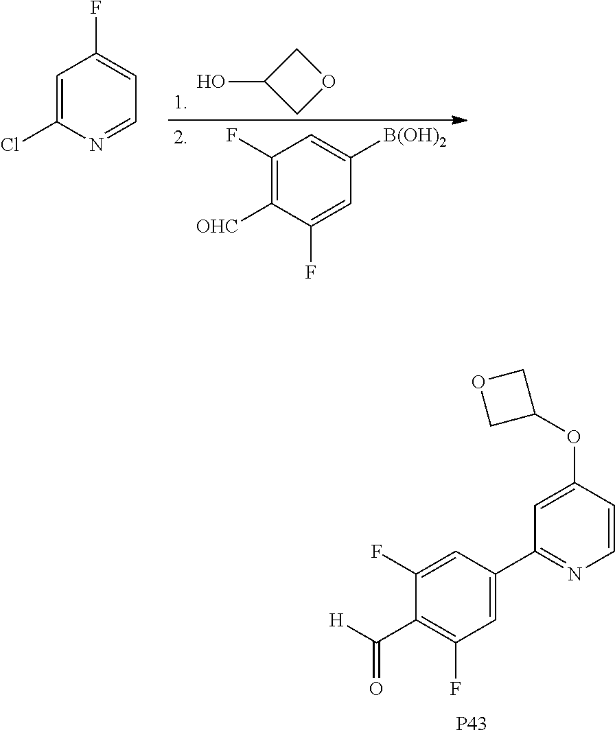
C1=CC(OC2COC2)=CC(C2=CC(F)=C(C([H])=O)C(F)=C2)=N1.[P43].C1C(O)CO1.C1(F)=C([OHC])C(F)=CC([B(OH)2])=C1.C1=C(Cl)N=CC=C1F
